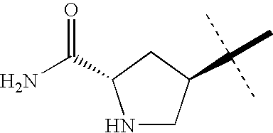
C1C(C(C)(C)C)CNC1C(N)=O
